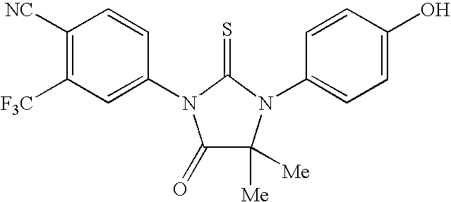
C1([NC])=C([F3C])C=C(N2C(=O)C([Me])([Me])N(C3=CC=C(O)C=C3)C2=S)C=C1
